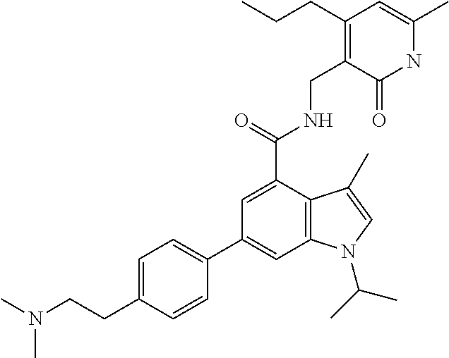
C1=C(C(NCC2=C(CCC)C=C(C)NC2=O)=O)C2=C(C=C1C1=CC=C(CCN(C)C)C=C1)N(C(C)C)C=C2C
